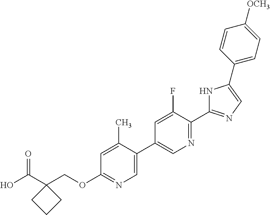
OC(C1(COC2=NC=C(C3=CN=C(C4=NC=C(C5=CC=C([OCH3])C=C5)N4)C(F)=C3)C(C)=C2)CCC1)=O
